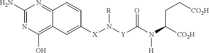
C1(N)=NC(O)=C2C(=N1)C=CC([X]N([R])[Y]C(=O)N([H])C(CC[CO2H])[CO2H])=C2
